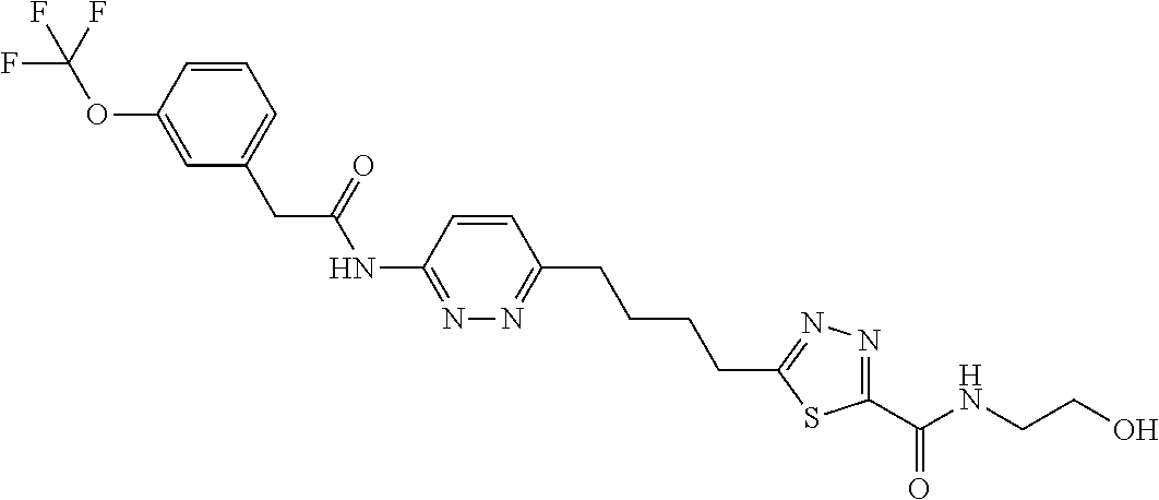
C1=C(OC(F)(F)F)C=CC=C1CC(NC1=NN=C(CCCCC2=NN=C(C(NCCO)=O)S2)C=C1)=O
